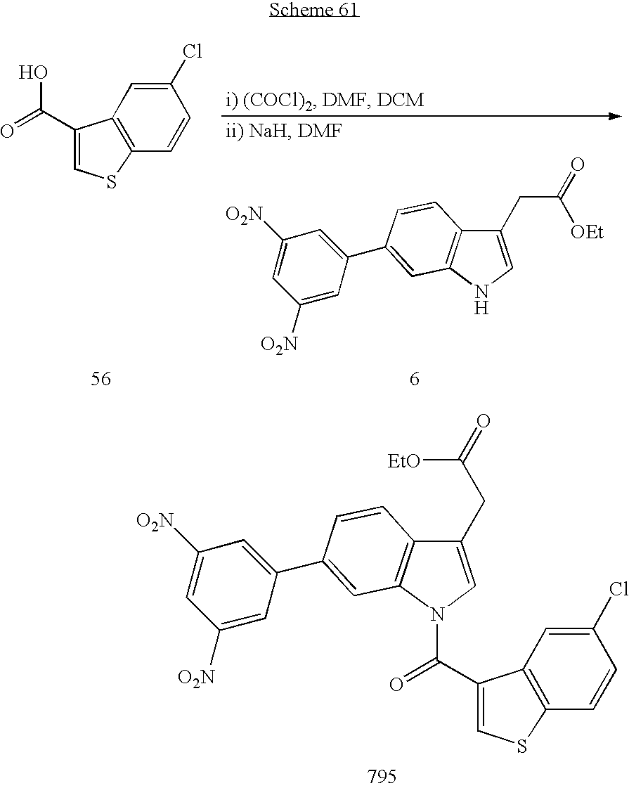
C1(CC([OEt])=O)=CNC2=C1C=CC(C1=CC([O2N])=CC([O2N])=C1)=C2.OC(C1=CSC2=C1C=C(Cl)C=C2)=O.C1(CC([EtO])=O)=CN(C(C2=CSC3=C2C=C(Cl)C=C3)=O)C2=C1C=CC(C1=CC([O2N])=CC([O2N])=C1)=C2
